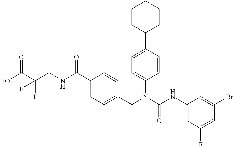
OC(C(CNC(C1=CC=C(CN(C(NC2=CC(F)=CC(Br)=C2)=O)C2=CC=C(C3CCCCC3)C=C2)C=C1)=O)(F)F)=O
